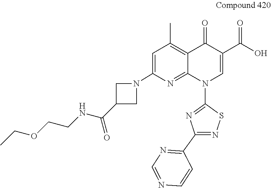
C1=C(N2CC(C(NCCOCC)=O)C2)N=C2C(=C1C)C(=O)C(C(O)=O)=CN2C1=NC(C2=NC=NC=C2)=NS1
